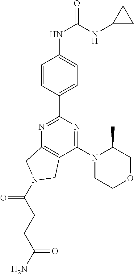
C1(NC(=O)NC2CC2)=CC=C(C2=NC3=C(C(N4CCOCC4C)=N2)CN(C(CCC(N)=O)=O)C3)C=C1
